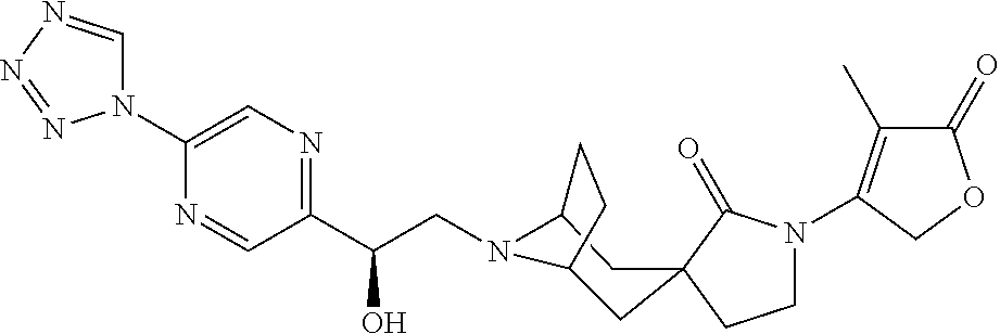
C1(=O)C(C)=C(N2CCC3(C2=O)CC2N(CC(C4=NC=C(N5C=NN=N5)N=C4)O)C(C3)CC2)CO1
